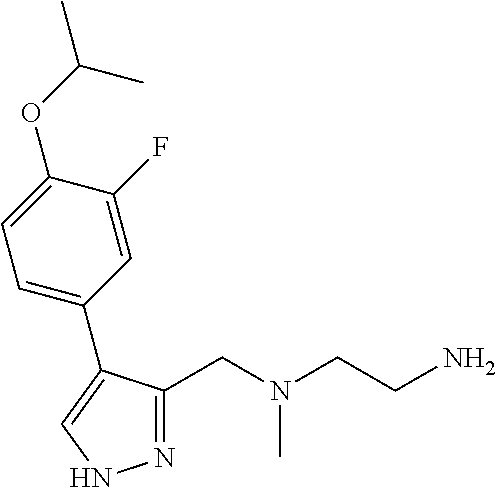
N1=C(CN(CCN)C)C(C2=CC=C(OC(C)C)C(F)=C2)=CN1
